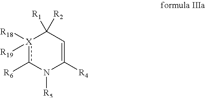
[X]1([R18])([R19])c([R6])N([R5])C([R4])=CC1([R1])[R2]
